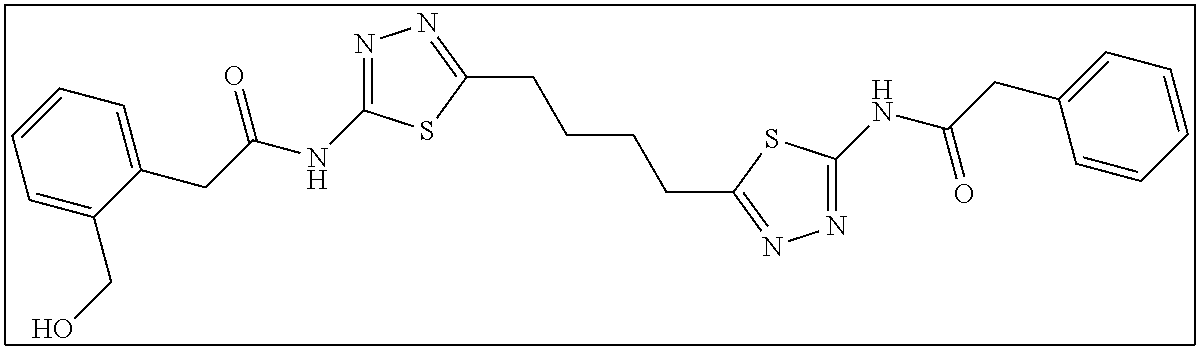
C1(CCCCC2=NN=C(NC(CC3=CC=CC=C3)=O)S2)=NN=C(NC(CC2=CC=CC=C2CO)=O)S1
